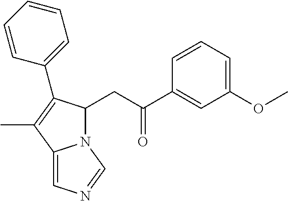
C1=CC=C(OC)C=C1C(=O)CC1N2C(=CN=C2)C(C)=C1C1=CC=CC=C1
